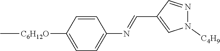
N1([C4H9])N=CC(C=NC2=CC=C([C6H12O]C)C=C2)=C1
